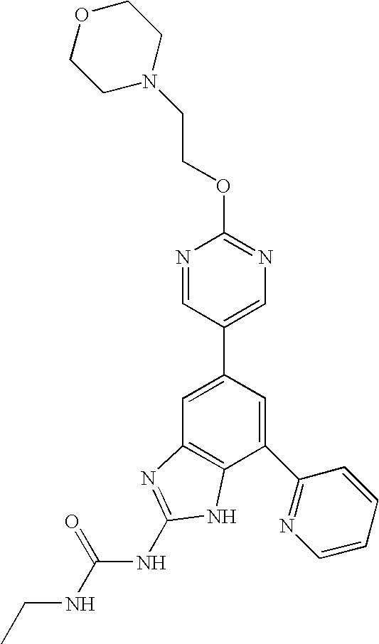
N1=CC(C2=CC3=C(C(C4=NC=CC=C4)=C2)NC(NC(NCC)=O)=N3)=CN=C1OCCN1CCOCC1
